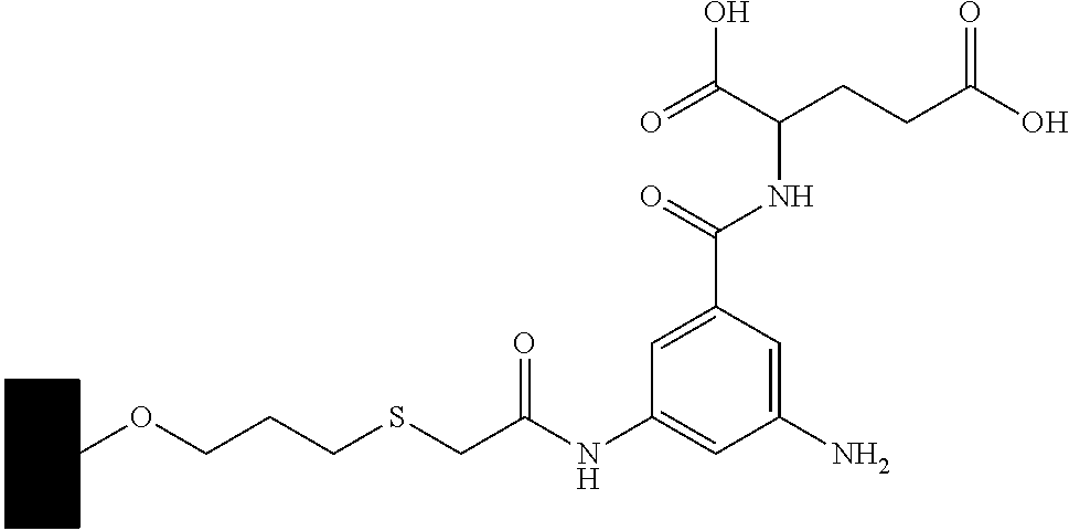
O=C(NC(C(=O)O)CCC(O)=O)C1=CC(NC(CSCCCOC2CCCCC2)=O)=CC(N)=C1
